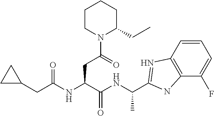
C1(CC(NC(C(NC(C)C2=NC3=C(N2)C(F)=CC=C3)=O)CC(N2C(CC)CCCC2)=O)=O)CC1
